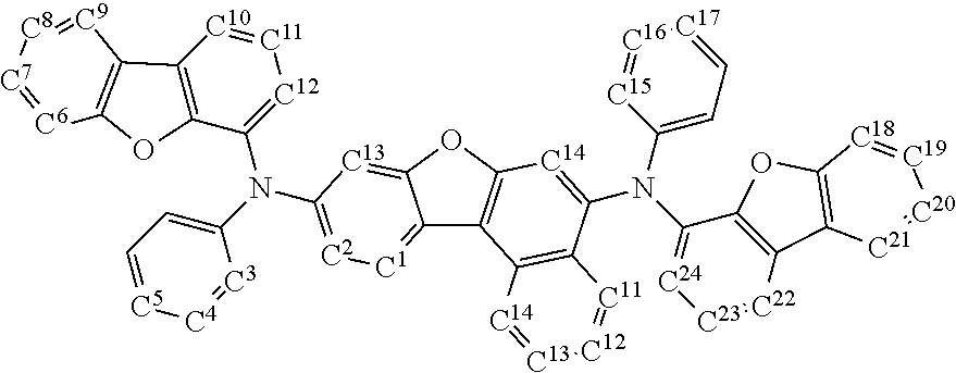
C12=[C1][C2]=C(N(C3=[C12][C11]=[C10]C4=C3OC3=C4[C9]=[C8][C7]=[C6]3)C3=CC=[C5][C4]=[C3]3)[C13]=C1OC1=C2C2=C(C(N(C3=CC=[C17][C16]=[C15]3)C3=[C24][C23]=[C22]C4=C3OC3=C4[C21]=[C20][C19]=[C18]3)=[C14]1)[C11]=[C12][C13]=[C14]2
